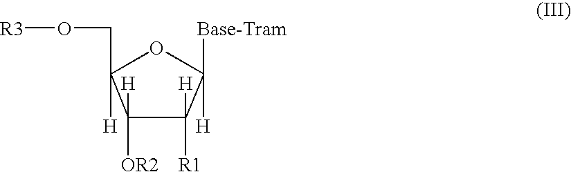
C1([H])([OR2])C([H])([R1])C([H])([Base-Tram])OC1([H])CO[R3]
